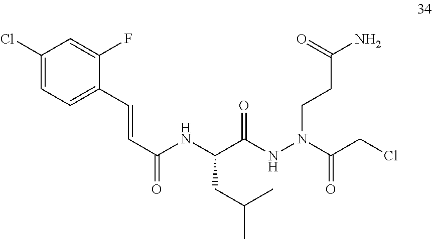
C(C(NN(CCC(N)=O)C(CCl)=O)=O)(NC(C=CC1=CC=C(Cl)C=C1F)=O)CC(C)C
